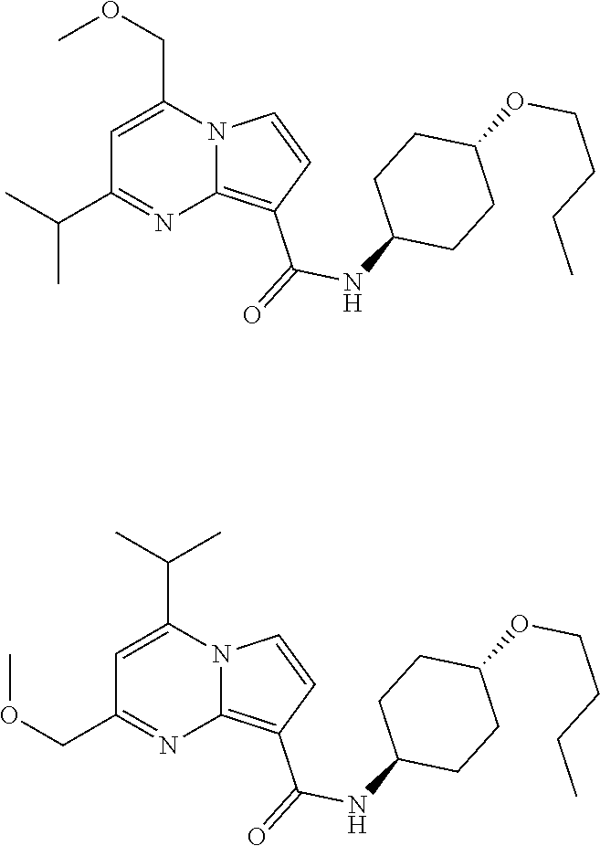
C1=C(COC)N2C(=C(C(=O)NC3CCC(OCCCC)CC3)C=C2)N=C1C(C)C.C1=C(C(C)C)N2C(=C(C(=O)NC3CCC(OCCCC)CC3)C=C2)N=C1COC
